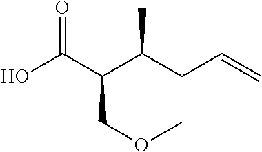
OC(C(C(CC=C)C)COC)=O
